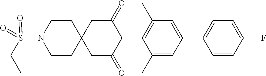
C1(C)=CC(C2=CC=C(F)C=C2)=CC(C)=C1C1C(=O)CC2(CC1=O)CCN(S(=O)(CC)=O)CC2
